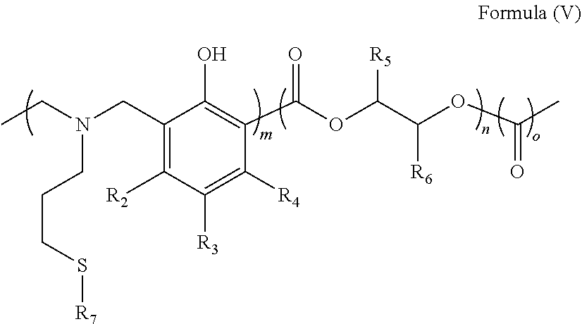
C1(CN(CCCS[R7])CC)=C([R2])C([R3])=C([R4])C(C(OC(C([R6])OC(=O)C)[R5])=O)=C1O
